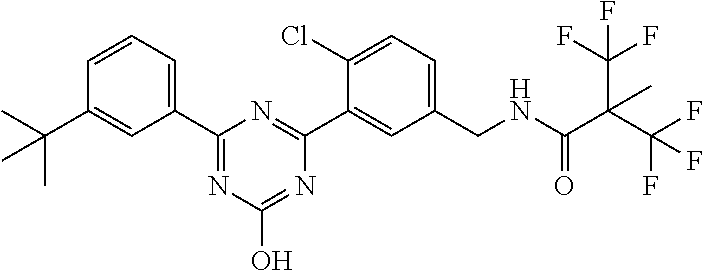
C1(CNC(C(C(F)(F)F)(C)C(F)(F)F)=O)=CC=C(Cl)C(C2=NC(C3=CC=CC(C(C)(C)C)=C3)=NC(O)=N2)=C1
